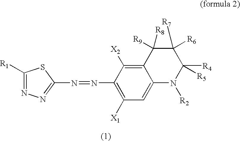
C1([R1])=NN=C(N=NC2=C([X1])C=C3C(=C2[X2])C([R9])([R8])C([R7])([R6])C([R4])([R5])N3[R2])S1
